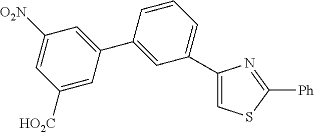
C1([HO2C])=CC(C2=CC(C3=CSC([Ph])=N3)=CC=C2)=CC([O2N])=C1
